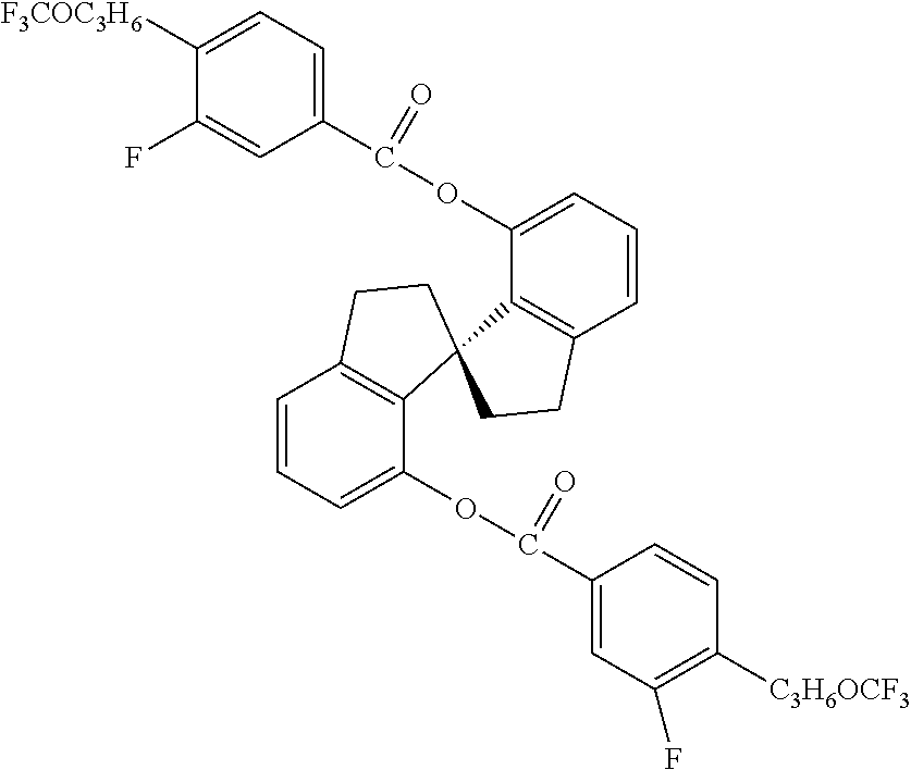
C1(C(OC2=CC=CC3=C2C2(C4=C(C=CC=C4OC(C4=CC(F)=C([C3H6OCF3])C=C4)=O)CC2)CC3)=O)=CC=C([F3COC3H6])C(F)=C1
